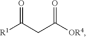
O=C([R1])CC(=O)[OR4]
